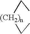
[(CH2)n](CC)CC
